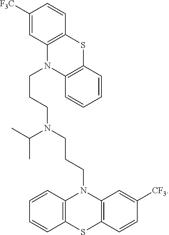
C1([F3C])=CC2=C(C=C1)SC1=C(N2CCCN(C(C)C)CCCN2C3=C(C=CC=C3)SC3=C2C=C([CF3])C=C3)C=CC=C1
